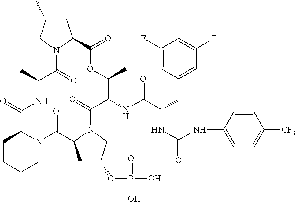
O=C1C2CCCCN2C(=O)C2CC(OP(=O)(O)O)CN2C(=O)C(NC(C(CC2=CC(F)=CC(F)=C2)NC(=O)NC2=CC=C([CF3])C=C2)=O)C(C)OC(=O)C2CC(C)CN2C(=O)C(C)N1
